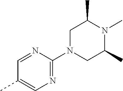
C1=NC(N2CC(C)N(C)C(C)C2)=NC=C1C
